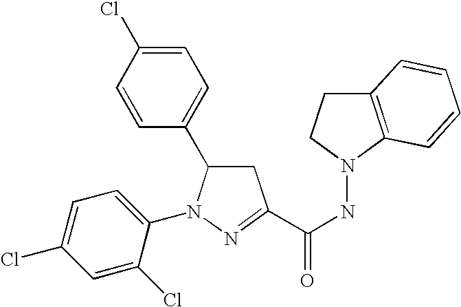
C1=C(Cl)C=CC(C2CC(C(NN3CCC4=C3C=CC=C4)=O)=NN2C2=CC=C(Cl)C=C2Cl)=C1
